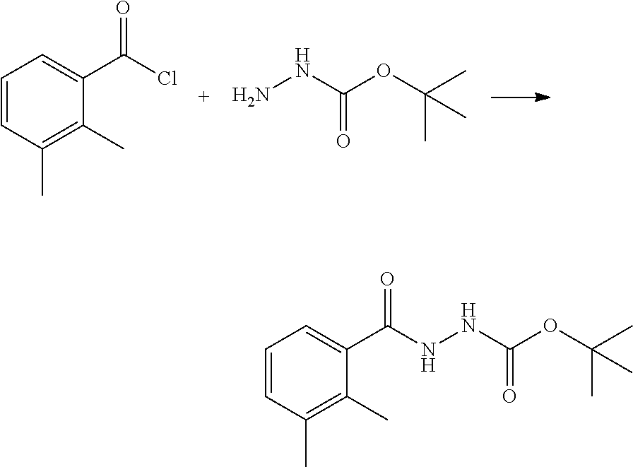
C1=CC(C)=C(C)C(C(Cl)=O)=C1.N(N)C(OC(C)(C)C)=O.C1=CC(C)=C(C)C(C(=O)NNC(OC(C)(C)C)=O)=C1
